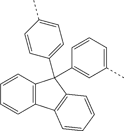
C1=CC2=C(C=C1)C1=C(C2(C2=CC=C(C)C=C2)C2=CC(C)=CC=C2)C=CC=C1
